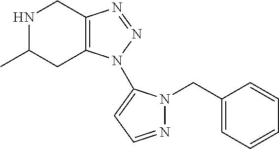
N1C(C)CC2=C(C1)N=NN2C1=CC=NN1CC1=CC=CC=C1
